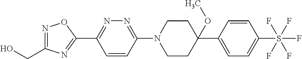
OCC1=NOC(C2=NN=C(N3CCC(OC)(C4=CC=C(S(F)(F)(F)(F)F)C=C4)CC3)C=C2)=N1
